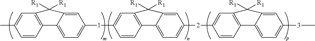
CC1=CC2=C(C=C1)C1=CC=C([1]C3=CC4=C(C=C3)C3=CC=C([2]C5=CC6=C(C=C5)C5=CC=C([3]C)C=C5C6([R1])[R1])C=C3C4([R1])[R1])C=C1C2([R1])[R1]
